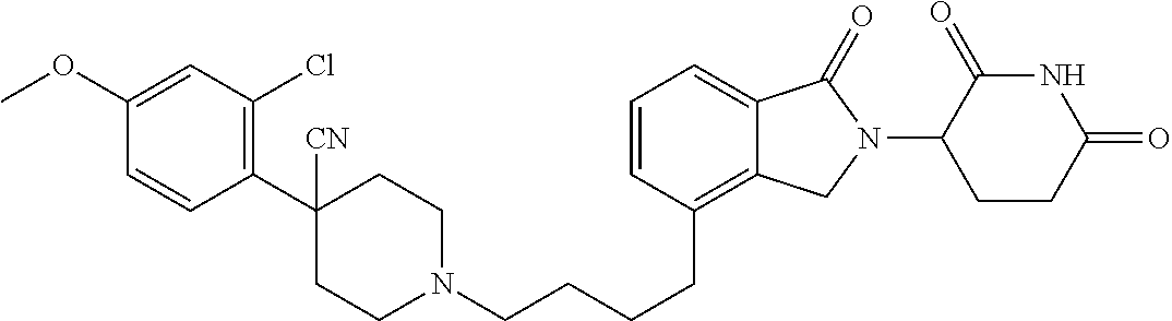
C(CCCC1=C2C(=CC=C1)C(=O)N(C1C(=O)NC(=O)CC1)C2)N1CCC(C2=C(Cl)C=C(OC)C=C2)([CN])CC1
